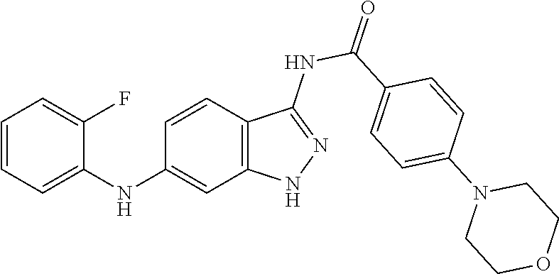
C1=CC=C(NC2=CC3=C(C=C2)C(NC(=O)C2=CC=C(N4CCOCC4)C=C2)=NN3)C(F)=C1
